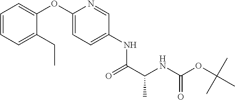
C1=CC=C(CC)C(OC2=CC=C(NC(C(NC(OC(C)(C)C)=O)C)=O)C=N2)=C1
